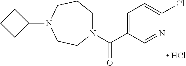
N1(C(C2=CC=C(Cl)N=C2)=O)CCCN(C2CCC2)CC1.[ HCl]
